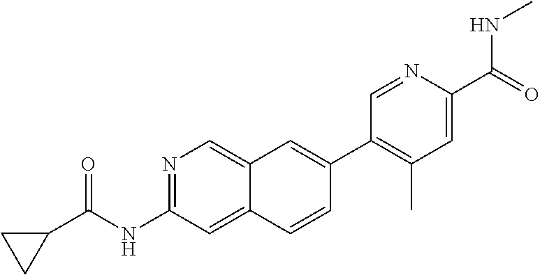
N1=C(NC(C2CC2)=O)C=C2C(=C1)C=C(C1=C(C)C=C(C(=O)NC)N=C1)C=C2
